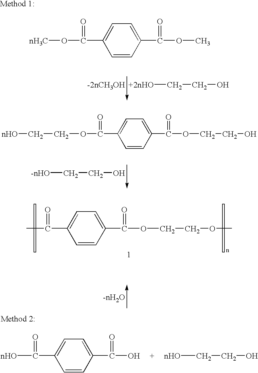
C(OC(=O)C1=CC=C(C(=O)OCCO)C=C1)C[nHO].[-nHO]CCO.[nHO]CCO.[nHO]C(=O)C1=CC=C(C(=O)O)C=C1.[nH3C]OC(=O)C1=CC=C(C(=O)OC)C=C1.[+2nHO]CCO.CC(=O)C1=CC=C(C(=O)OCCOC)C=C1
